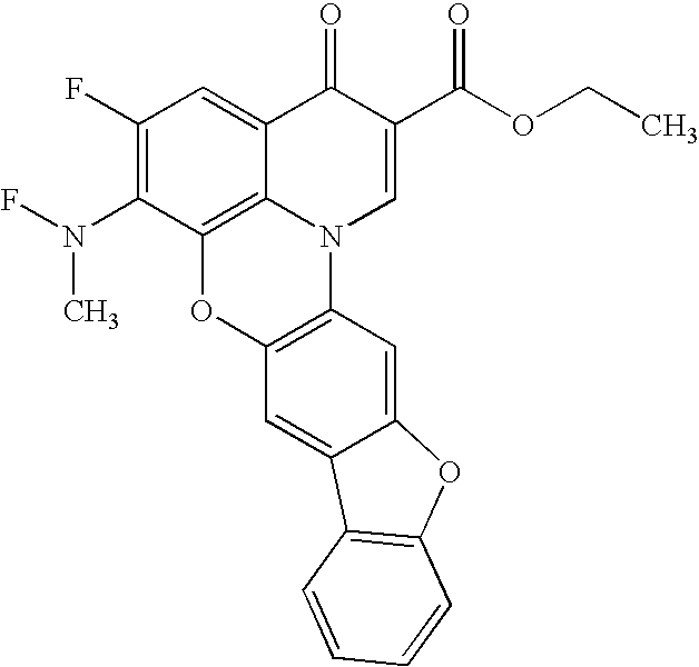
C1(F)=C(N(F)C)C2=C3C(=C1)C(=O)C(C(OCC)=O)=CN3C1=C(O2)C=C2C(=C1)OC1=C2C=CC=C1
